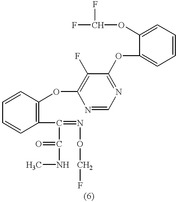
C1=CC(C(=NOCF)C(=O)NC)=C(OC2=C(F)C(OC3=CC=CC=C3OC(F)F)=NC=N2)C=C1
